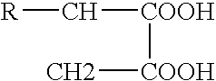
[COOH]([COOH]C)C[R]
